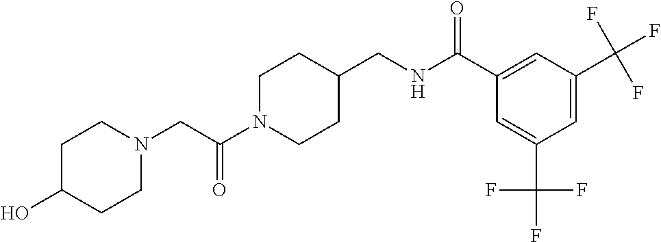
C1C(O)CCN(CC(N2CCC(CNC(C3=CC(C(F)(F)F)=CC(C(F)(F)F)=C3)=O)CC2)=O)C1
